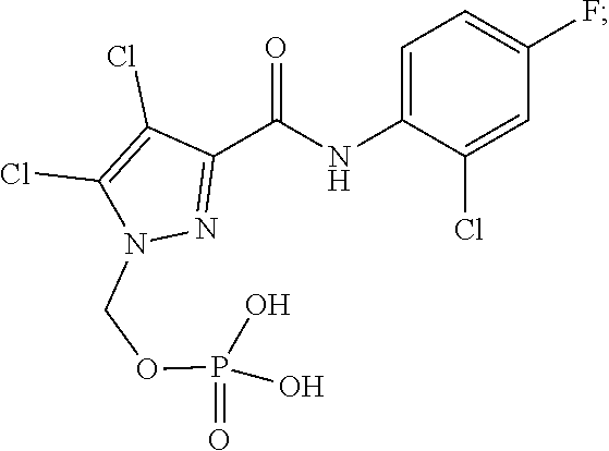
C1=C(NC(C2=NN(COP(=O)(O)O)C(Cl)=C2Cl)=O)C(Cl)=CC(F)=C1
